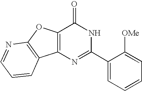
N1=C(C2=CC=CC=C2[OMe])NC(=O)C2=C1C1=C(O2)N=CC=C1
